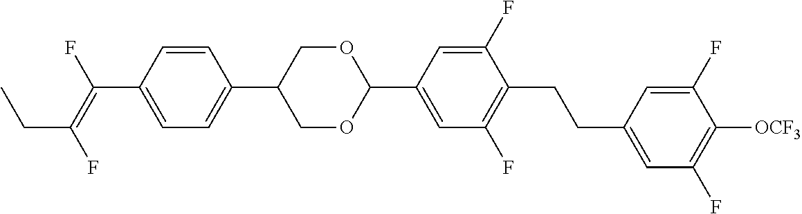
C1=CC(C(=C(F)CC)F)=CC=C1C1COC(C2=CC(F)=C(CCC3=CC(F)=C([OCF3])C(F)=C3)C(F)=C2)OC1
